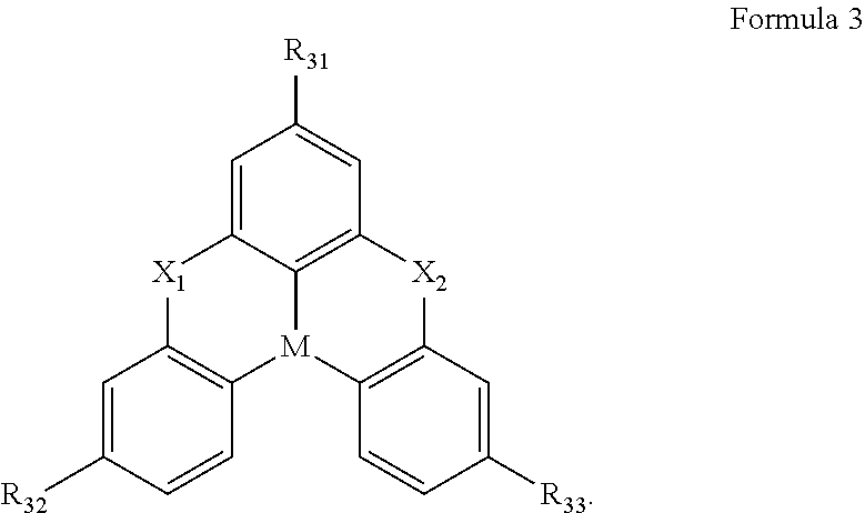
C1=C2C3=C(C=C1[R31])[X2]C1=C([M]3C3=C([X1]2)C=C([R32])C=C3)C=CC([R33])=C1
